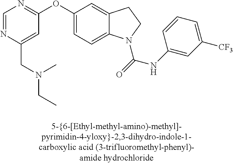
C1(OC2=CC=C3C(=C2)CCN3C(=O)NC2=CC([CF3])=CC=C2)=NC=NC(CN(CC)C)=C1
